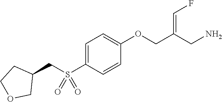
C1=C(S(CC2CCOC2)(=O)=O)C=CC(OCC(CN)=CF)=C1
